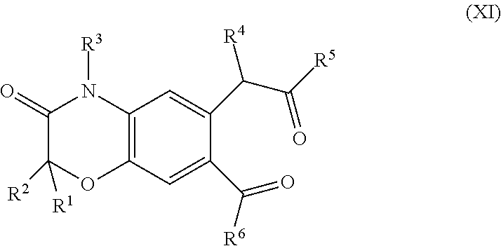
C12=C(C=C(C([R6])=O)C(C(C(=O)[R5])[R4])=C1)OC([R2])([R1])C(=O)N2[R3]
